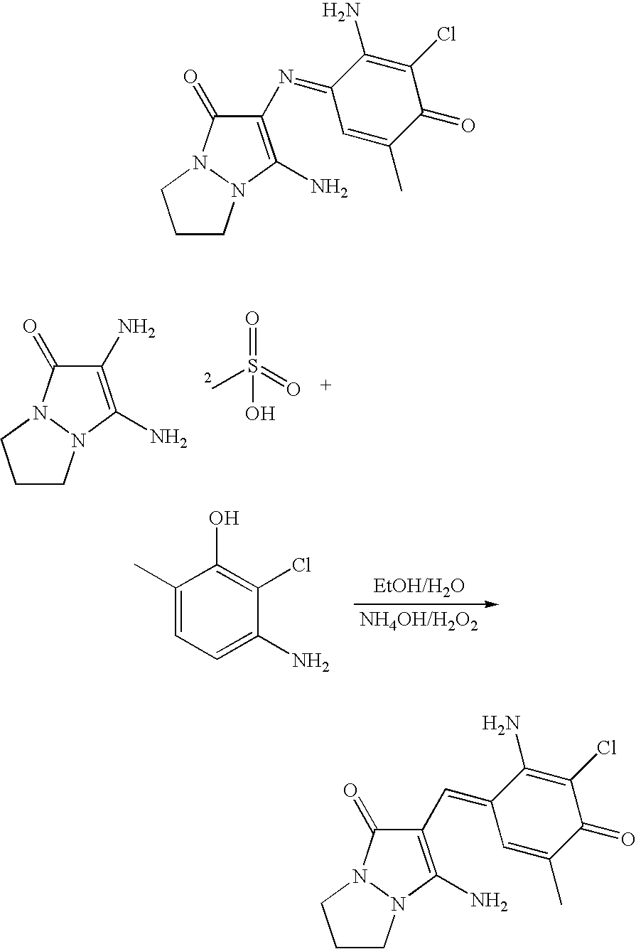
C1(N)=C(N)N2N(C1=O)CCC2.CS(=O)(=O)O.C1(C)=CC=C(N)C(Cl)=C1O.C1(N=C2C(N)=C(Cl)C(=O)C(C)=C2)=C(N)N2N(C1=O)CCC2.C1(C=C2C(N)=C(Cl)C(=O)C(C)=C2)=C(N)N2N(C1=O)CCC2
